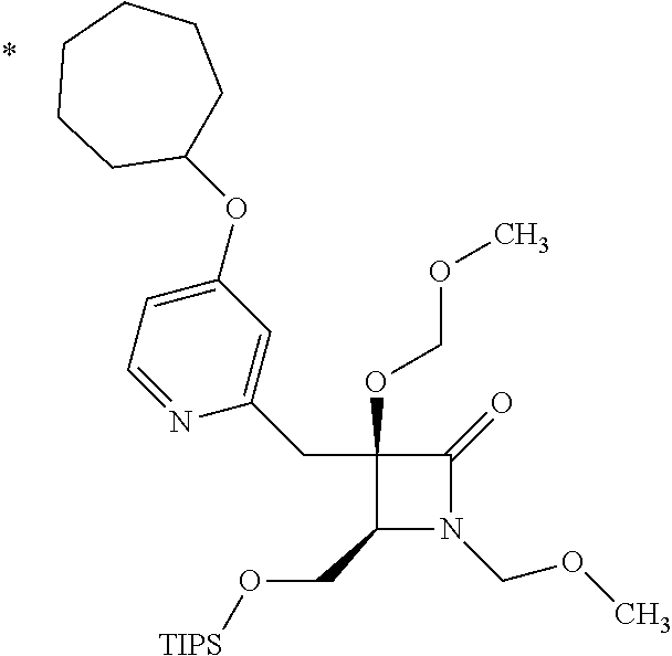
C1(CC2=CC(OC3CCCCCC3)=CC=N2)(OCOC)C(CO[TIPS])N(COC)C1=O
